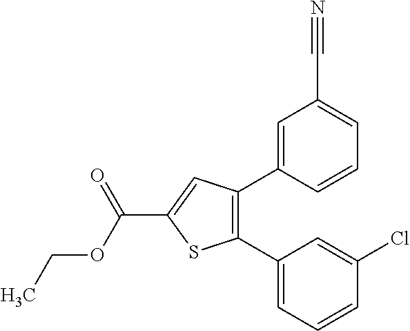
C1=C(C2=C(C3=CC=CC(Cl)=C3)SC(C(OCC)=O)=C2)C=CC=C1C#N
